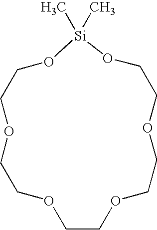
O1CCO[Si](C)(C)OCCOCCOCCOCC1
